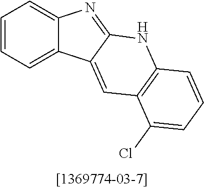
C1=CC=C2C(=C1)N=C1C2=CC2=C(N1)C=CC=C2Cl
